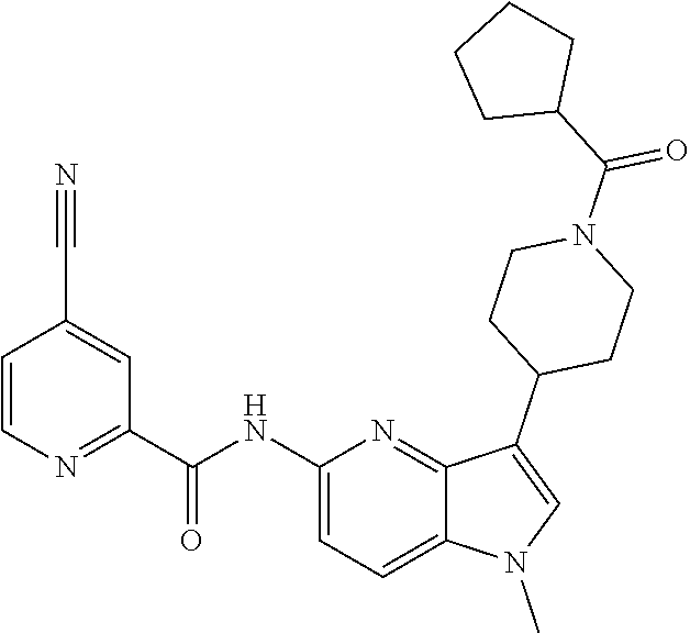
C1(NC(C2=NC=CC(C#N)=C2)=O)=CC=C2C(=N1)C(C1CCN(C(C3CCCC3)=O)CC1)=CN2C
